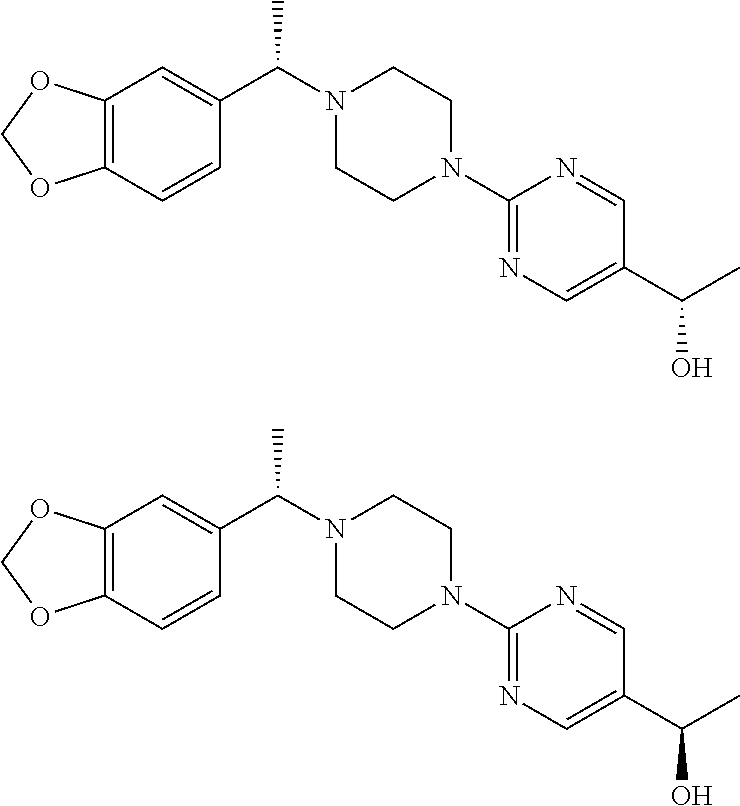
C12=C(C=CC(C(N3CCN(C4=NC=C(C(C)O)C=N4)CC3)C)=C1)OCO2.C12=C(C=CC(C(N3CCN(C4=NC=C(C(C)O)C=N4)CC3)C)=C1)OCO2
